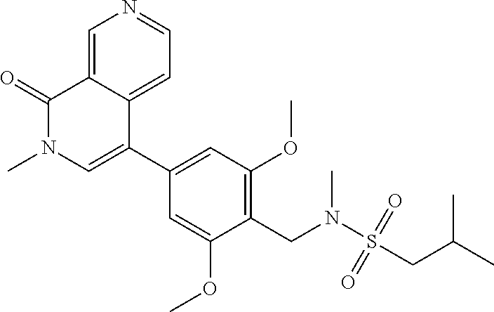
C1=C(OC)C(CN(S(CC(C)C)(=O)=O)C)=C(OC)C=C1C1=CN(C)C(=O)C2=CN=CC=C12
